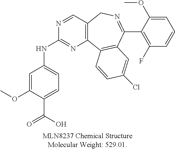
C1(OC)=CC(NC2=NC3=C(C=N2)CN=C(C2=C(F)C=CC=C2OC)C2=C3C=CC(Cl)=C2)=CC=C1C(O)=O
